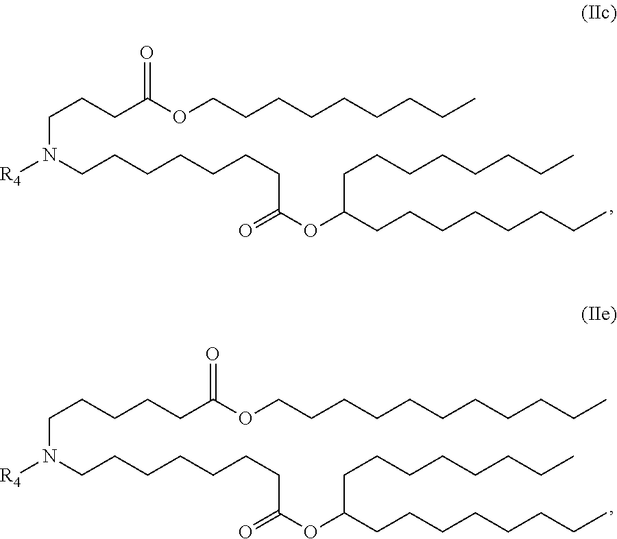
C(N(CCCCCCCC(=O)OC(CCCCCCCC)CCCCCCCC)[R4])CCC(OCCCCCCCCC)=O.C(N(CCCCCCCC(=O)OC(CCCCCCCC)CCCCCCCC)[R4])CCCCC(OCCCCCCCCCCC)=O
